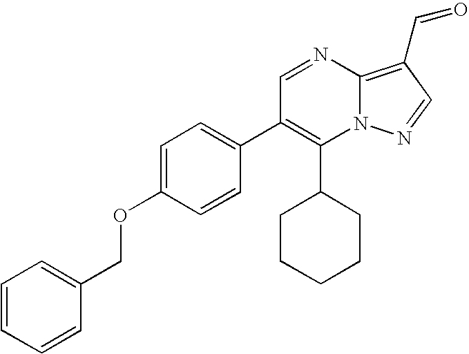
C1(C2CCCCC2)=C(C2=CC=C(OCC3=CC=CC=C3)C=C2)C=NC2=C(C=O)C=NN12
